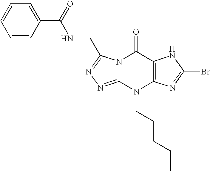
N12C(=NN=C1CNC(=O)C1=CC=CC=C1)N(CCCCC)C1=C(C2=O)NC(Br)=N1
